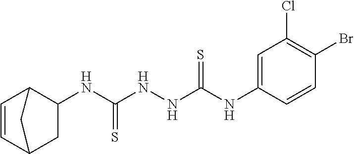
C1=CC2CC(NC(=S)NNC(=S)NC3=CC(Cl)=C(Br)C=C3)C1C2
